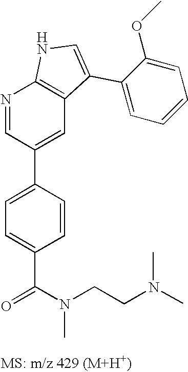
N1=CC(C2=CC=C(C(=O)N(CCN(C)C)C)C=C2)=CC2=C1NC=C2C1=CC=CC=C1OC
